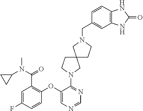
C1(OC2=C(C(N(C3CC3)C)=O)C=C(F)C=C2)=CN=CN=C1N1CCC2(C1)CCN(CC1=CC3=C(C=C1)NC(=O)N3)C2
